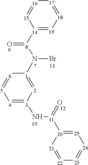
[15]1=[16][17]=[18][19]=[14]1[8](N([1]1=[2][3](N[11]([20]2=[25][24]=[23][22]=[21]2)=O)=[4][5]=[6]1)Br)=O
